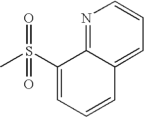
N1=C2C(=CC=C1)C=CC=C2S(C)(=O)=O
